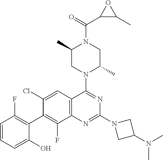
C1=CC=C(O)C(C2=C(F)C3=C(C=C2Cl)C(N2C(C)CN(C(=O)C4C(C)O4)C(C)C2)=NC(N2CC(N(C)C)C2)=N3)=C1F
